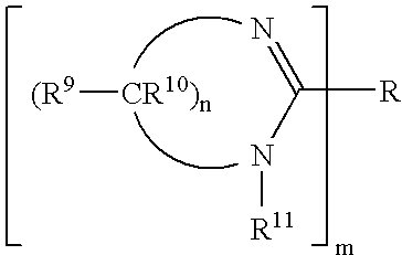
[(R9][CR10)n].N=C([R])N[R11]
